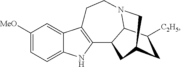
C1([MeO])=CC=C2C(=C1)C1=C(N2)C2C3N(CC1)CC(CC3[C2H5])C2
